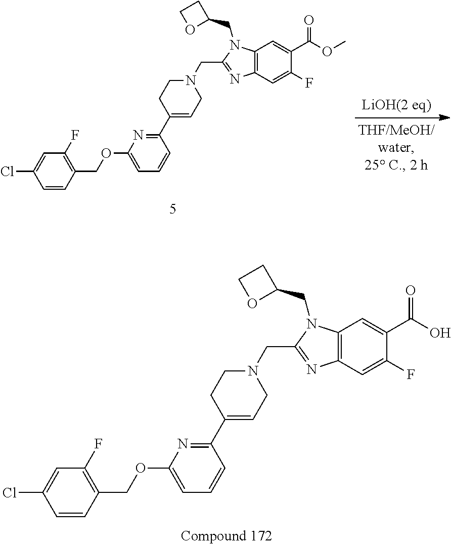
C12=C(C=C(F)C(C(=O)OC)=C1)N=C(CN1CC=C(C3=NC(OCC4=C(F)C=C(Cl)C=C4)=CC=C3)CC1)N2CC1CCO1.C12=C(C=C(F)C(C(=O)O)=C1)N=C(CN1CC=C(C3=NC(OCC4=C(F)C=C(Cl)C=C4)=CC=C3)CC1)N2CC1CCO1
